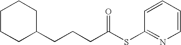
C1CCC(CCCC(SC2=NC=CC=C2)=O)CC1
